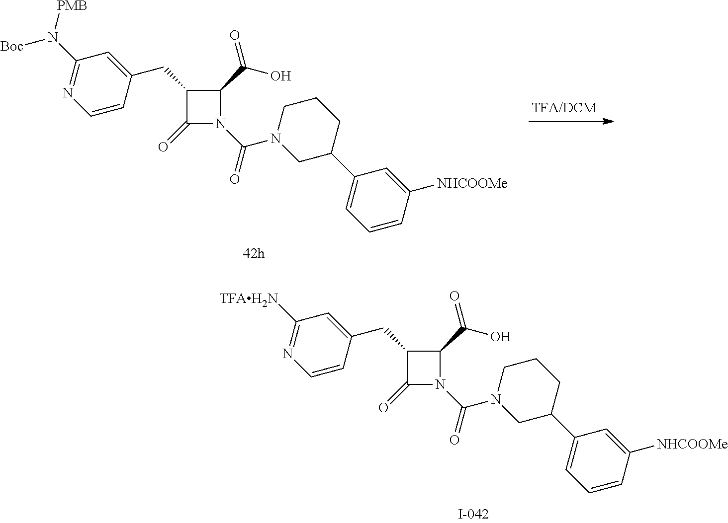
[TFA/DCM].C1(CC2=CC(N([Boc])[PMB])=NC=C2)C(C(O)=O)N(C(=O)N2CC(C3=CC=CC([NHCOOMe])=C3)CCC2)C1=O.C1(CC2=CC([TFAH2N])=NC=C2)C(=O)N(C(=O)N2CC(C3=CC=CC([NHCOOMe])=C3)CCC2)C1C(O)=O
